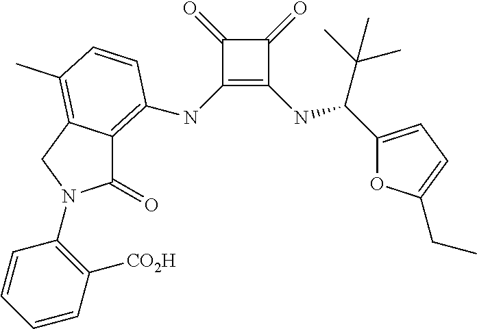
C1(NC2=C3C(=O)N(C4=C([CO2H])C=CC=C4)CC3=C(C)C=C2)=C(NC(C2=CC=C(CC)O2)C(C)(C)C)C(=O)C1=O
